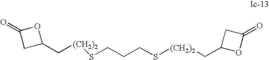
C([(CH2)2]SCCCS[(CH2)2]CC1OC(=O)C1)C1OC(=O)C1
